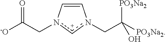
C1=Cn(CC(=O)[-O])[c+]n1CC([PO3Na2])([PO3Na2])O
